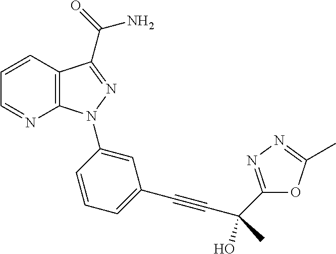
C12=C(C(C(=O)N)=NN1C1=CC(C#CC(C3=NN=C(C)O3)(O)C)=CC=C1)C=CC=N2
